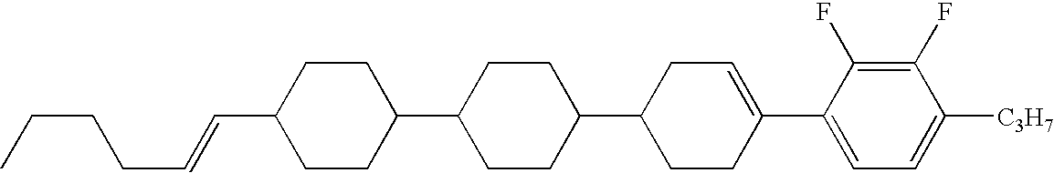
C1(F)=C(F)C(C2=CCC(C3CCC(C4CCC(C=CCCCC)CC4)CC3)CC2)=CC=C1[C3H7]
